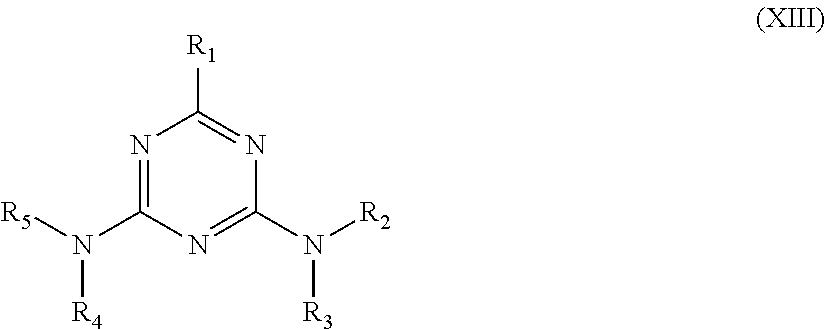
N1=C(N([R5])[R4])N=C(N([R2])[R3])N=C1[R1]
